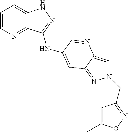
C1=CN=C2C(=C1)NN=C2NC1=CC2=NN(CC3=NOC(C)=C3)C=C2N=C1
